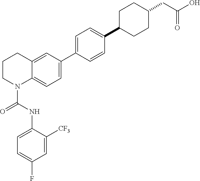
C1=C2C(=CC(C3=CC=C(C4CCC(CC(O)=O)CC4)C=C3)=C1)CCCN2C(NC1=CC=C(F)C=C1[CF3])=O
